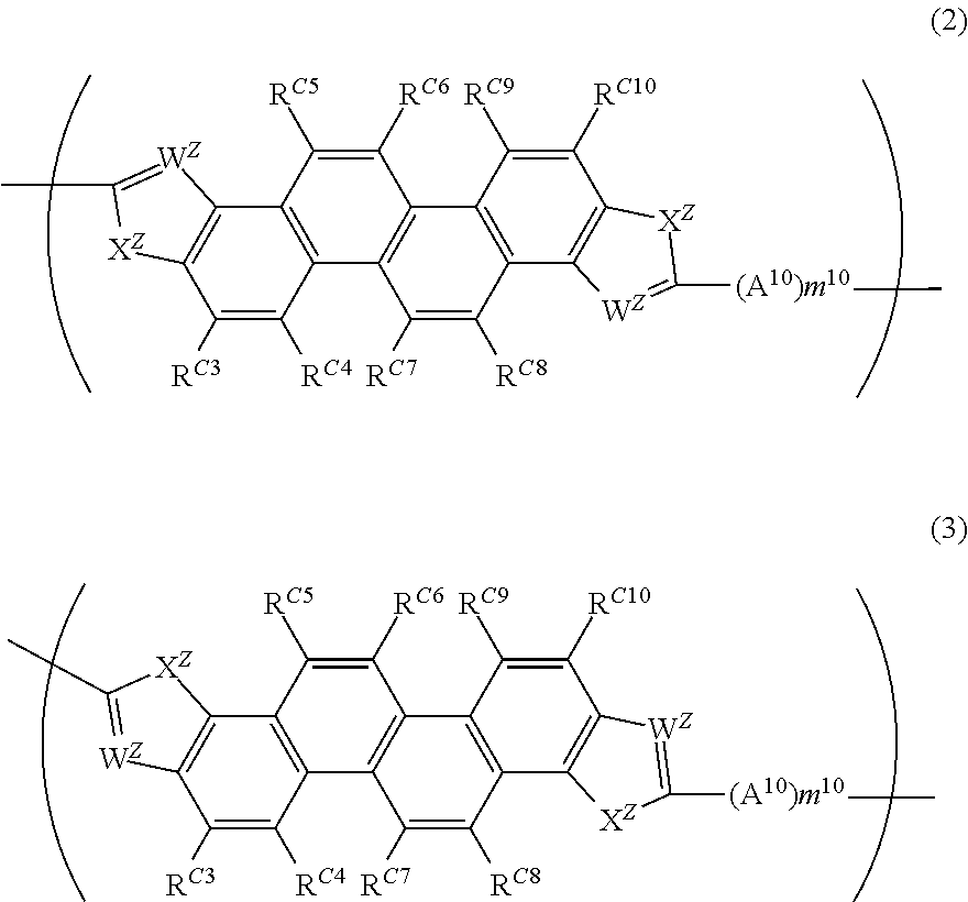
C12=C(C3=C(C([RC3])=C1[RC4])[XZ]C(C)=[WZ]3)C([RC5])=C([RC6])C1=C2C([RC7])=C([RC8])C2=C1C([RC9])=C([RC10])C1=C2[WZ]=C([(A10)m10]C)[XZ]1.C12=C(C3=C(C([RC3])=C1[RC4])[WZ]=C(C)[XZ]3)C([RC5])=C([RC6])C1=C2C([RC7])=C([RC8])C2=C1C([RC9])=C([RC10])C1=C2[XZ]C([(A10)m10]C)=[WZ]1
